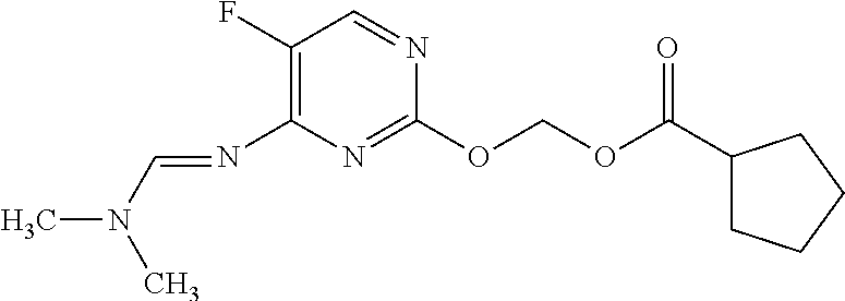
C(OC(=O)C1CCCC1)OC1=NC(N=CN(C)C)=C(F)C=N1
